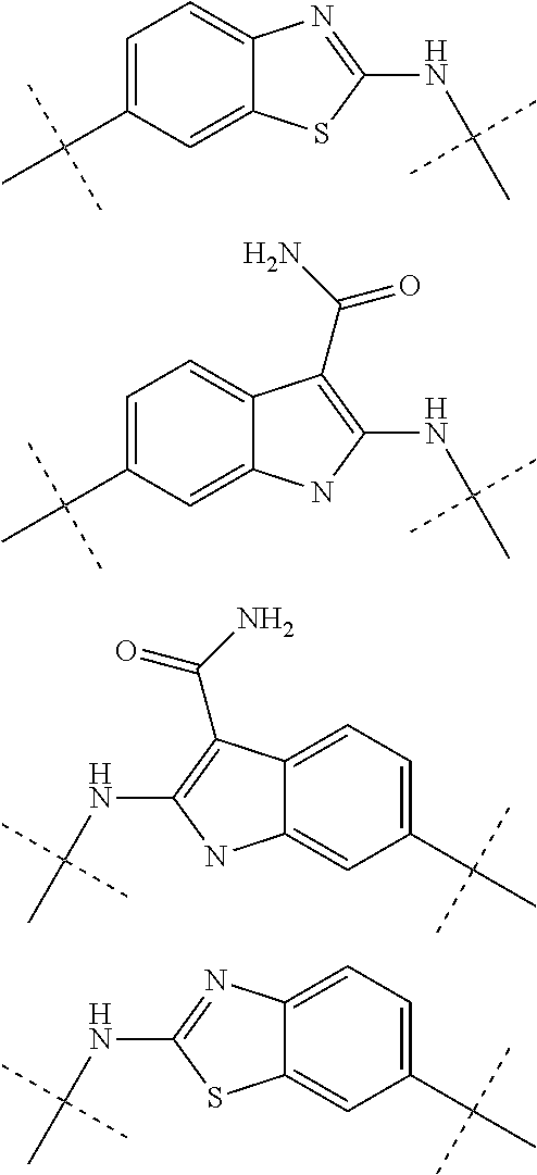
C1=C(C(C)(C)C)C=C2C(=C1)N=C(NC(C)(C)C)S2.C12=CC=C(C(C)(C)C)C=C1NC(NC(C)(C)C)=C2C(=O)N.C1=C(C(C)(C)C)C=C2C(=C1)C(C(N)=O)=C(NC(C)(C)C)N2.C12=CC=C(C(C)(C)C)C=C1SC(NC(C)(C)C)=N2
